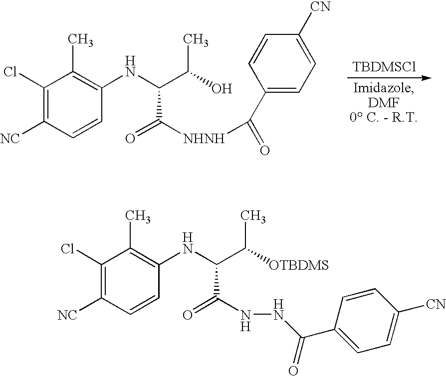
[TBDMSCl].C1(Cl)=C([NC])C=CC(NC(C(O)C)C(=O)[NHNH]C(=O)C2=CC=C([CN])C=C2)=C1C.C1(Cl)=C([NC])C=CC(NC(C([OTBDMS])C)C(=O)NNC(=O)C2=CC=C([CN])C=C2)=C1C
